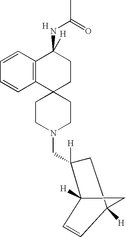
C1CN(CC2([H])CC3([H])CC2([H])C=C3)CCC12CCC(NC(C)=O)([H])C1=C2C=CC=C1.[H]
